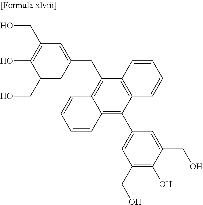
C1(CO)=CC(CC2=C3C(=C(C4=CC(CO)=C(O)C(CO)=C4)C4=C2C=CC=C4)C=CC=C3)=CC(CO)=C1O
